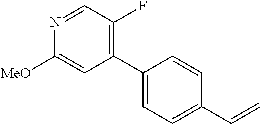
C1(C2=CC=C(C=C)C=C2)=C(F)C=NC([MeO])=C1
